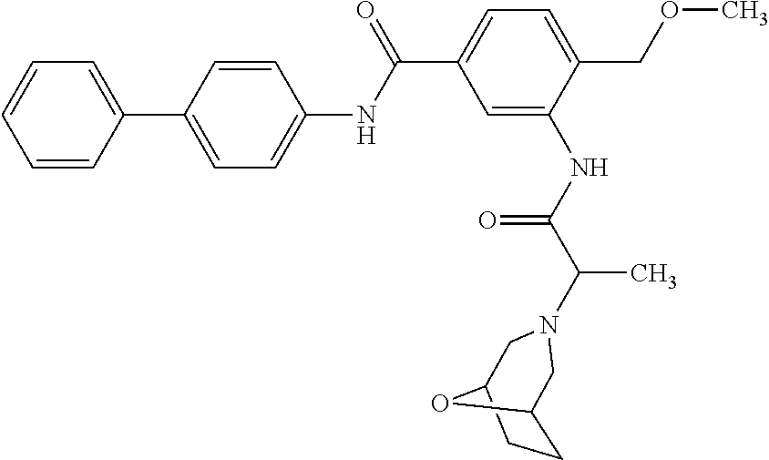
C1=C(C2=CC=C(NC(C3=CC=C(COC)C(NC(C(N4CC5CCC(C4)O5)C)=O)=C3)=O)C=C2)C=CC=C1
